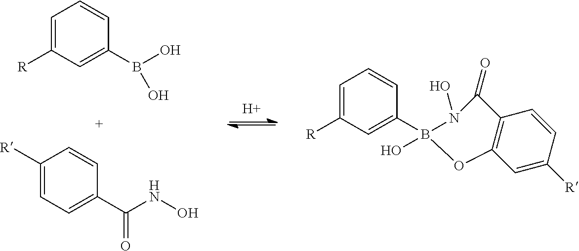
C1=C([R])C=C(B(O)O)C=C1.C1([R])=CC=C(C(NO)=O)C=C1.[H].C1=C([R])C=C(B2(O)N(O)C(=O)C3=C(C=C([R])C=C3)O2)C=C1
